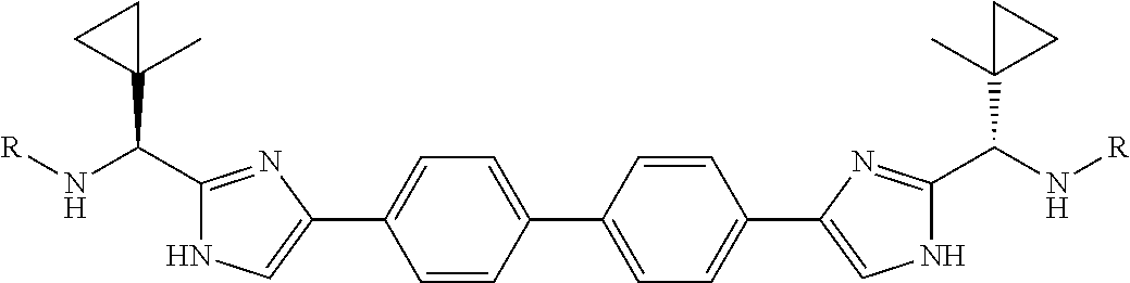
N1C=C(C2=CC=C(C3=CC=C(C4=CNC(C(N[R])C5(C)CC5)=N4)C=C3)C=C2)N=C1C(N[R])C1(C)CC1
